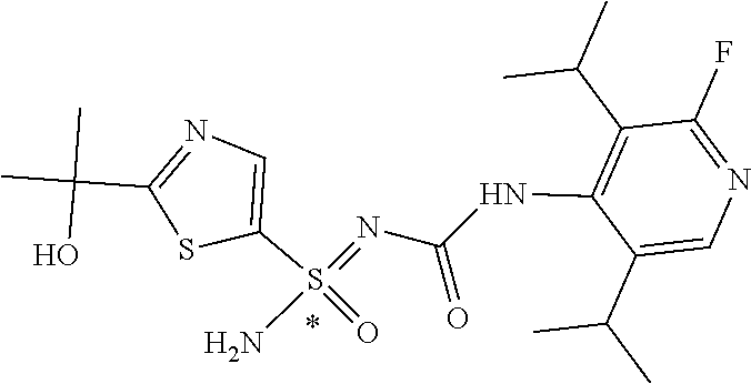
C1(S(=NC(NC2=C(C(C)C)C(F)=NC=C2C(C)C)=O)(N)=O)=CN=C(C(C)(C)O)S1
